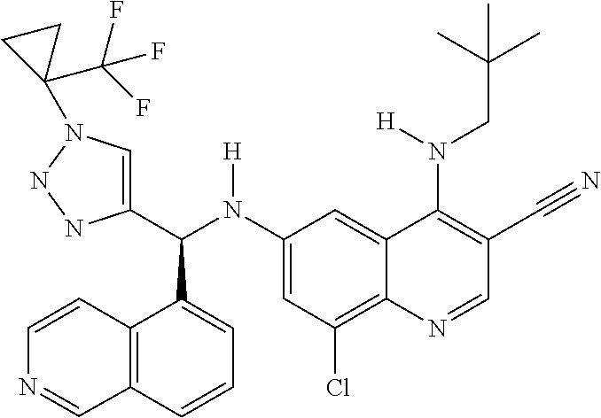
C1(N(C(C2=CN(C3(C(F)(F)F)CC3)NN2)C2=CC=CC3=C2C=CN=C3)[H])=CC(Cl)=C2C(=C1)C(N(CC(C)(C)C)[H])=C(C#N)C=N2
